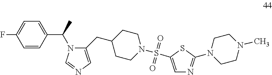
C(C1CCN(S(=O)(=O)C2=CN=C(N3CCN(C)CC3)S2)CC1)C1=CN=CN1C(C1=CC=C(F)C=C1)C
